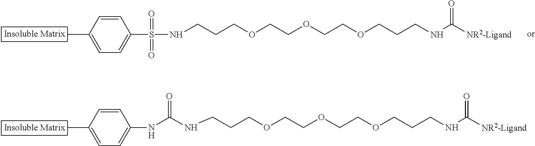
C1=CC(C)=CC=C1S(NCCCOCCOCCOCCCNC([NR2-Ligand])=O)(=O)=O.C1=CC(C)=CC=C1NC(NCCCOCCOCCOCCCNC([NR2-Ligand])=O)=O
